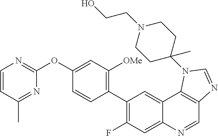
C1=CC(C)=NC(OC2=CC([OMe])=C(C3=C(F)C=C4C(=C3)C3=C(C=N4)N=CN3C3(C)CCN(CCO)CC3)C=C2)=N1
